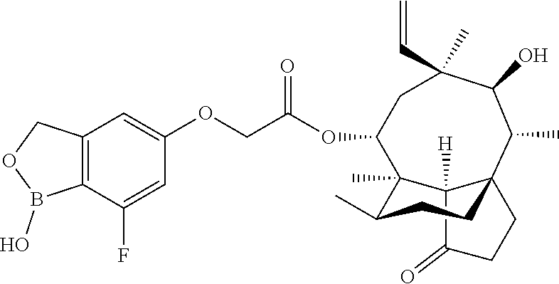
C12([H])C(=O)CCC13CCC(C)C2(C)C(OC(COC1=CC2=C(C(F)=C1)B(O)OC2)=O)CC(C=C)(C)C(O)C3C
